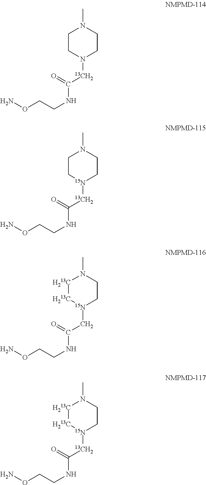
CN1CCN([13CH2]C(=O)NCCON)CC1.CN1CC[15N]([13CH2]C(=O)NCCON)CC1.CN1[H213C][H213C][15N](CC(=O)NCCON)CC1.CN1[H213C][H213C][15N]([13CH2]C(=O)NCCON)CC1
